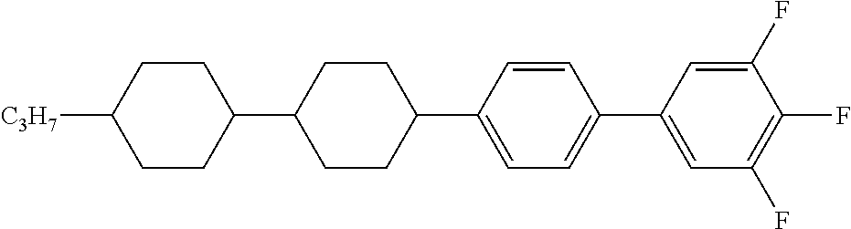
C1([C3H7])CCC(C2CCC(C3=CC=C(C4=CC(F)=C(F)C(F)=C4)C=C3)CC2)CC1
